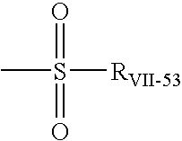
CS(=O)([RVII-53])=O
